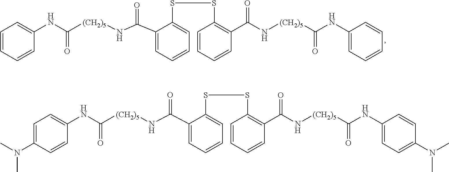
C1=CC=CC(NC([(CH2)5]NC(C2=CC=CC=C2SSC2=C(C(N[(CH2)5]C(NC3=CC=CC=C3)=O)=O)C=CC=C2)=O)=O)=C1.C1=C(N(C)C)C=CC(NC([(CH2)5]NC(C2=CC=CC=C2SSC2=C(C(N[(CH2)5]C(NC3=CC=C(N(C)C)C=C3)=O)=O)C=CC=C2)=O)=O)=C1
